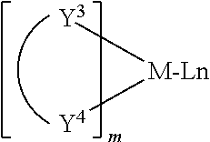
[M-Ln]([Y3])[Y4]
